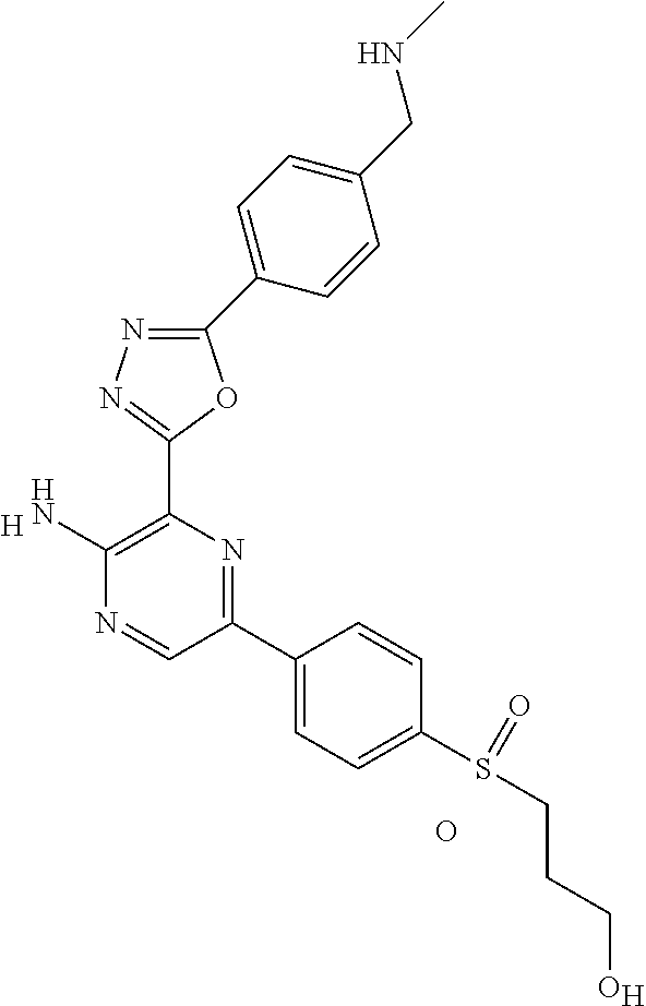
[H].C1(N)=C(C2=NN=C(C3=CC=C(CNC)C=C3)O2)N=C(C2=CC=C(S(CCCO)=O)C=C2)C=N1.O.[H]
